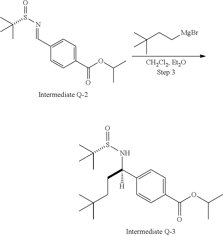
C1(C(NS(C(C)(C)C)=O)(CCC(C)(C)C)[H])=CC=C(C(OC(C)C)=O)C=C1.C1(C=NS(C(C)(C)C)=O)=CC=C(C(OC(C)C)=O)C=C1.CC(C)(C)CC[MgBr]
